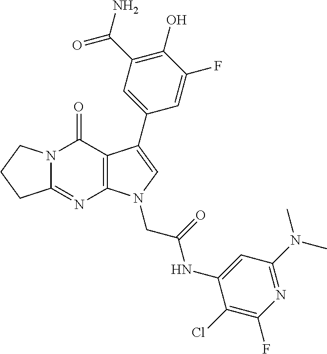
C12=NC3=C(C(=O)N1CCC2)C(C1=CC(C(N)=O)=C(O)C(F)=C1)=CN3CC(NC1=CC(N(C)C)=NC(F)=C1Cl)=O
